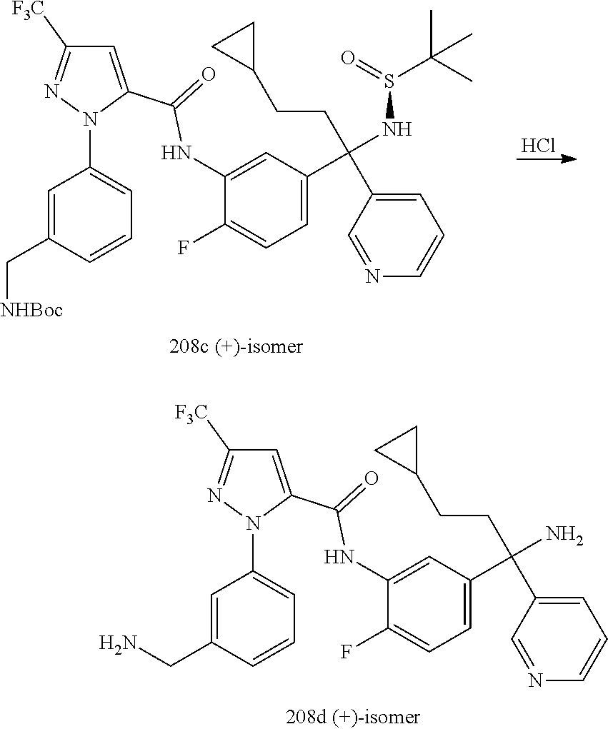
Cl.C1=C(C(=O)NC2=CC(C(NS(C(C)(C)C)=O)(CCC3CC3)C3=CC=CN=C3)=CC=C2F)N(C2=CC=CC(C[NHBoc])=C2)N=C1[F3C].C1=C(C(=O)NC2=CC(C(N)(CCC3CC3)C3=CC=CN=C3)=CC=C2F)N(C2=CC=CC(CN)=C2)N=C1[F3C]
